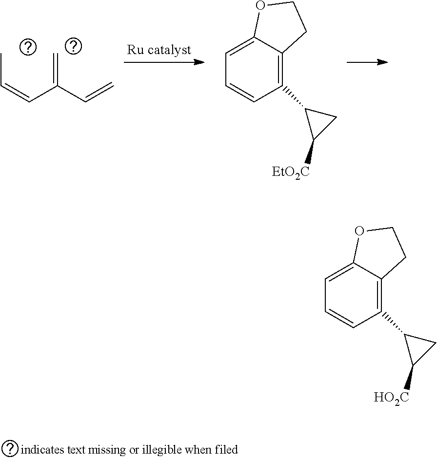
C(=C)(C=CC)C=C.C1(C2C([EtO2C])C2)=C2C(=CC=C1)OCC2.C1(C2C([HO2C])C2)=C2C(=CC=C1)OCC2
